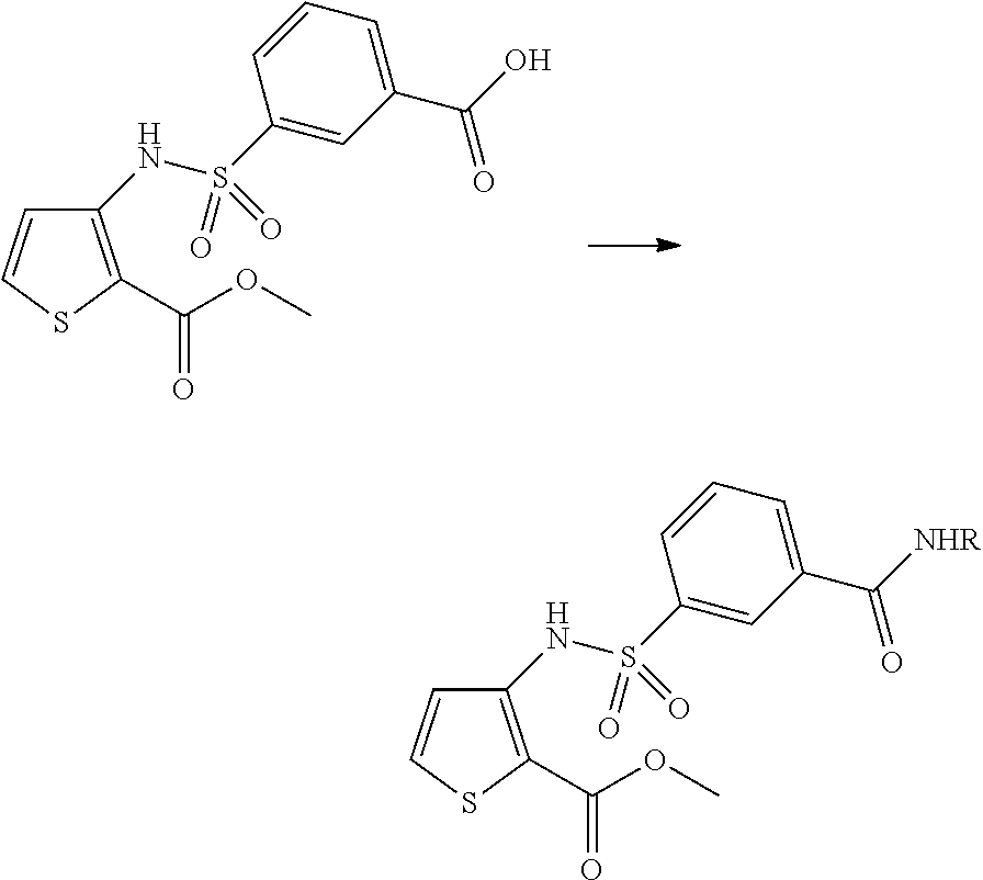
C1(NS(C2=CC(C(O)=O)=CC=C2)(=O)=O)=C(C(OC)=O)SC=C1.C1(NS(C2=CC(C([NHR])=O)=CC=C2)(=O)=O)=C(C(OC)=O)SC=C1
